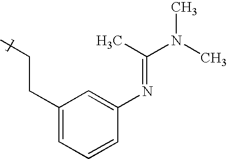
C(CC)C1=CC=CC(N=C(N(C)C)C)=C1
